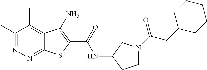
C1(C)=NN=C2C(=C1C)C(N)=C(C(=O)NC1CCN(C(CC3CCCCC3)=O)C1)S2
